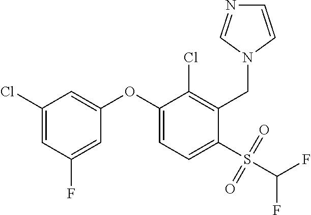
C1(Cl)=CC(F)=CC(OC2=CC=C(S(C(F)F)(=O)=O)C(CN3C=CN=C3)=C2Cl)=C1
